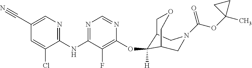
C1(NC2=NC=NC(OC3([H])C4COCC3CN(C(OC3(C)CC3)=O)C4)=C2F)=NC=C(C#N)C=C1Cl
